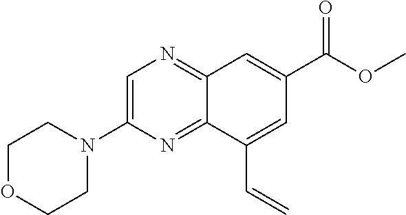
C1=C(C=C)C2=NC(N3CCOCC3)=CN=C2C=C1C(OC)=O
